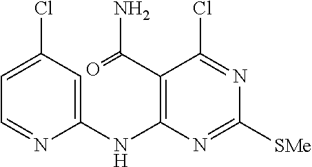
C1=C(Cl)C=C(NC2=C(C(=O)N)C(Cl)=NC([SMe])=N2)N=C1
